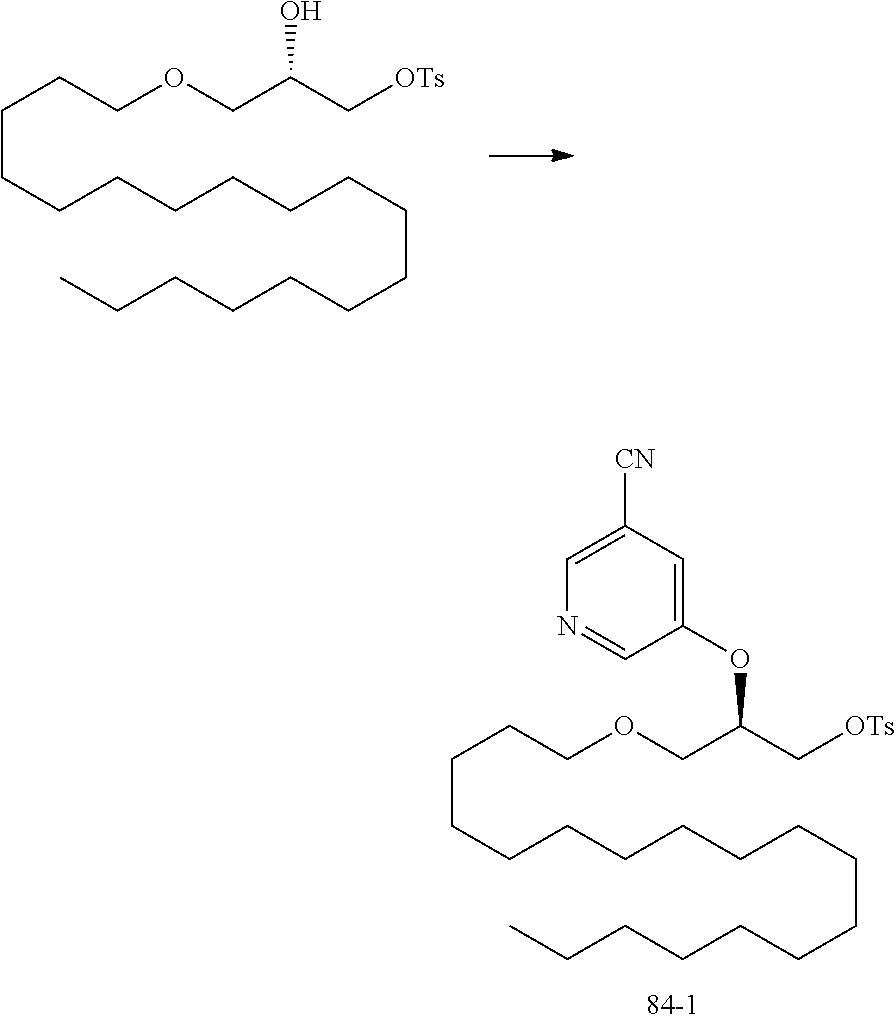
C(CCCCCCCCCCCCC)CCCCOCC(OC1=CC([CN])=CN=C1)C[OTs].C(CCCCCCCCCCCCC)CCCCOCC(O)C[OTs]
